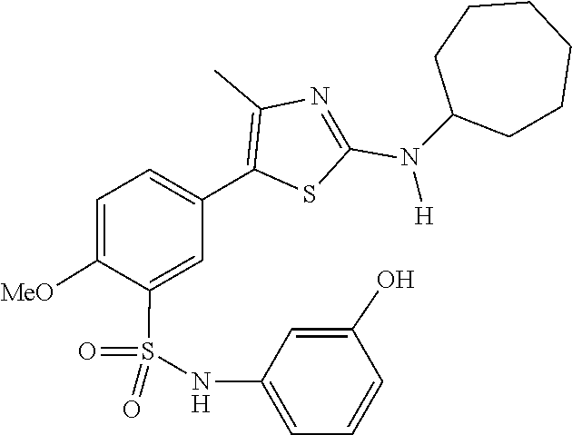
C1C(N(C2=NC(C)=C(C3=CC=C([MeO])C(S(=O)(=O)NC4=CC=CC(O)=C4)=C3)S2)[H])CCCCC1
